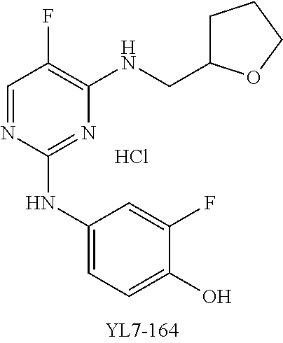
C1=NC(NC2=CC=C(O)C(F)=C2)=NC(NCC2CCCO2)=C1F.Cl
